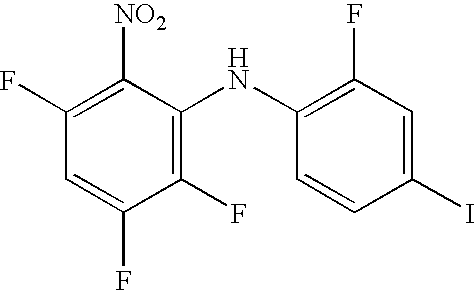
C1(F)=C([NO2])C(NC2=C(F)C=C(I)C=C2)=C(F)C(F)=C1
